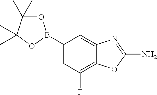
C1(B2OC(C)(C)C(C)(C)O2)=CC(F)=C2C(=C1)N=C(N)O2
